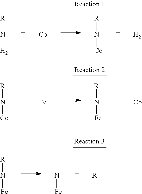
[R]N[H2].[Co].[R]N[Co].[H2].[R]N[Co].[Fe].[R]N[Fe].[Co].[R]N[Fe].[R].N[Fe]
